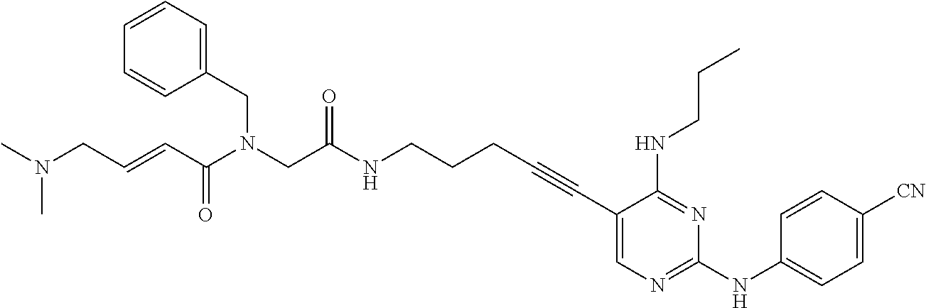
C1(C#CCCCNC(CN(C(C=CCN(C)C)=O)CC2=CC=CC=C2)=O)=CN=C(NC2=CC=C([CN])C=C2)N=C1NCCC
